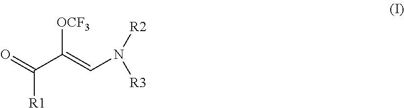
C([R1])(C(=CN([R2])[R3])[OCF3])=O
